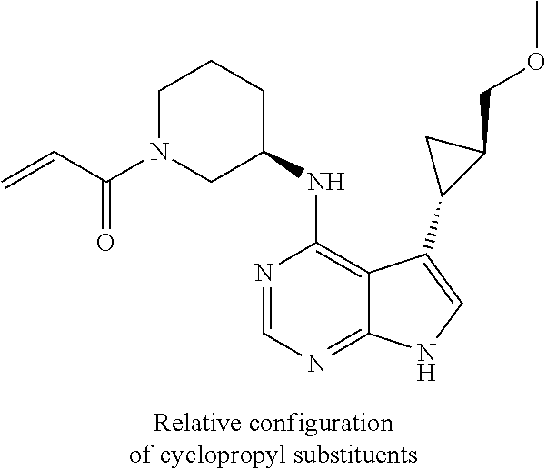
C1N(C(=O)C=C)CC(NC2=C3C(=NC=N2)NC=C3C2C(COC)C2)CC1
